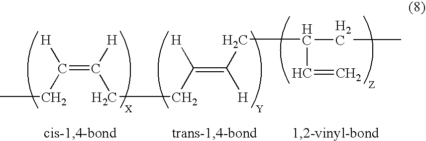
C(=C([H])CCC(=C(CC(C=C)CC)[H])[H])([H])CC
